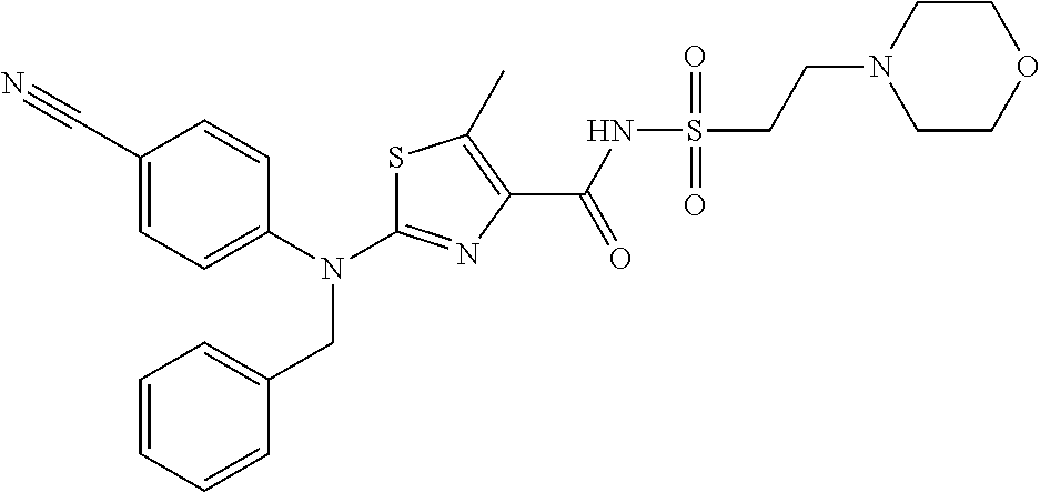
S1C(N(C2=CC=C(C#N)C=C2)CC2=CC=CC=C2)=NC(C(NS(=O)(=O)CCN2CCOCC2)=O)=C1C
